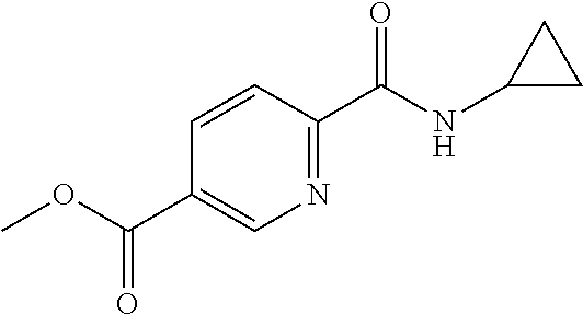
C1=CC(C(NC2CC2)=O)=NC=C1C(OC)=O
